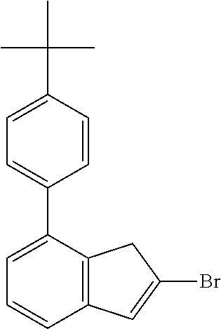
C1=C(C(C)(C)C)C=CC(C2=CC=CC3=C2CC(Br)=C3)=C1
